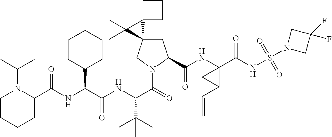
C1C2(CN(C(C(NC(C(NC(=O)C3N(C(C)C)CCCC3)C3CCCCC3)=O)C(C)(C)C)=O)C1C(NC1(C(NS(N3CC(F)(F)C3)(=O)=O)=O)CC1C=C)=O)C1(C2(C)C)CCC1
